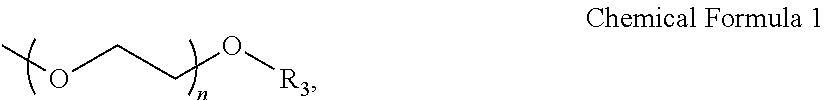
COCCO[R3]
